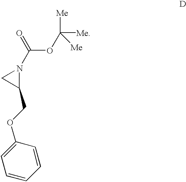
C1=CC(OCC2N(C(OC([Me])([Me])[Me])=O)C2)=CC=C1
